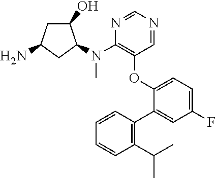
NC1CC(O)C(N(C2=C(OC3=CC=C(F)C=C3C3=C(C(C)C)C=CC=C3)C=NC=N2)C)C1
